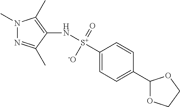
N1(C)N=C(C)C(N[S+](C2=CC=C(C3OCCO3)C=C2)(=O)[-O])=C1C
